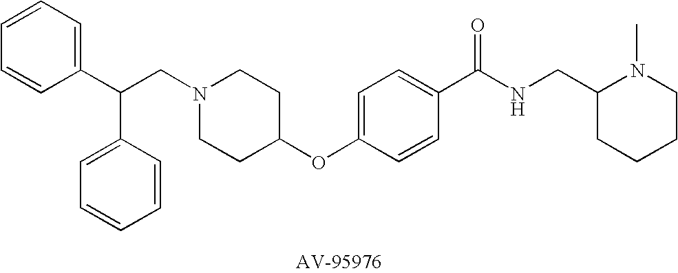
C(CN1CCC(OC2=CC=C(C(NCC3CCCCN3C)=O)C=C2)CC1)(C1=CC=CC=C1)C1=CC=CC=C1
